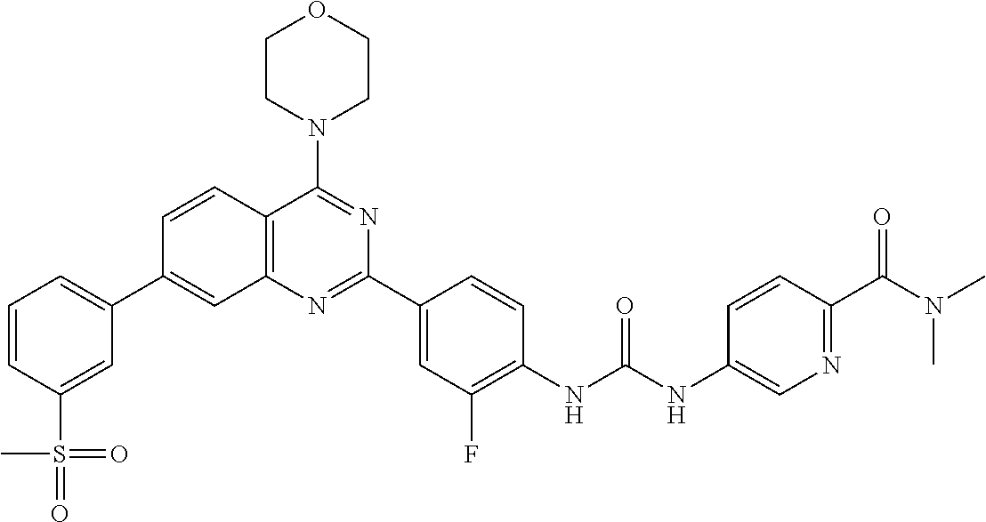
C1=CC2=C(C=C1C1=CC=CC(S(=O)(C)=O)=C1)N=C(C1=CC(F)=C(NC(NC3=CN=C(C(N(C)C)=O)C=C3)=O)C=C1)N=C2N1CCOCC1
